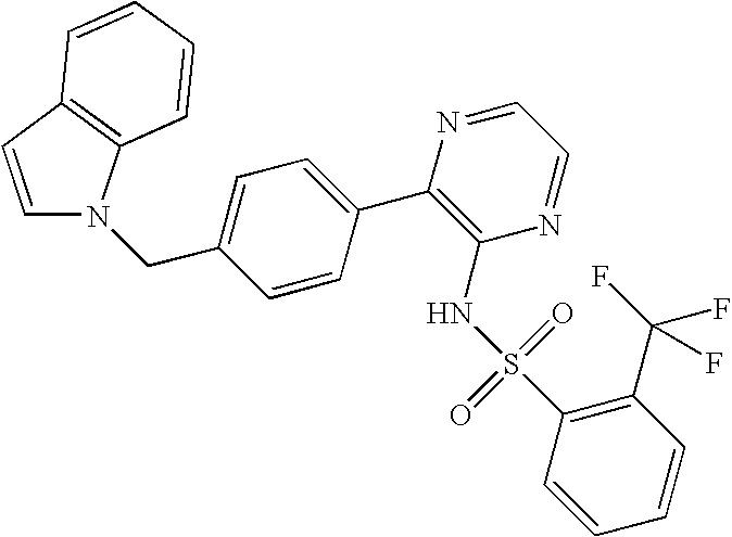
C1=CC2=C(N1CC1=CC=C(C3=C(NS(C4=C(C(F)(F)F)C=CC=C4)(=O)=O)N=CC=N3)C=C1)C=CC=C2
